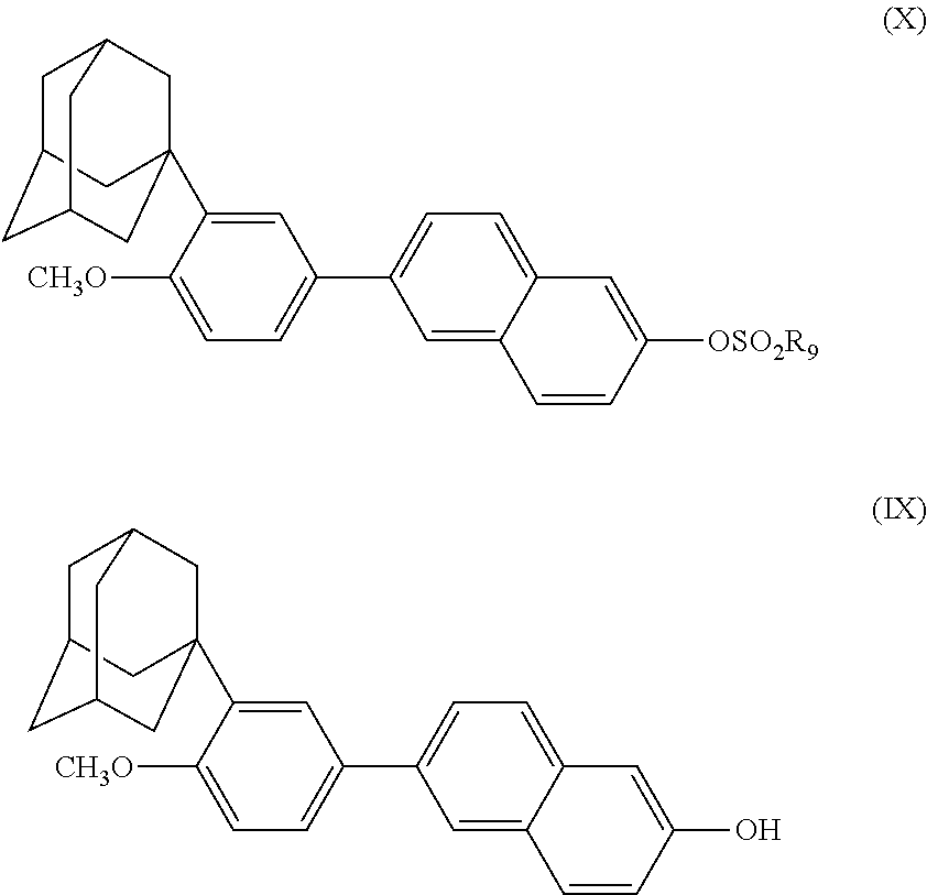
C1C2CC3CC(C4=CC(C5=CC=C6C(=C5)C=CC([OSO2R9])=C6)=CC=C4[CH3O])(CC1C3)C2.C1C2CC3CC(C4=CC(C5=CC=C6C(=C5)C=CC(O)=C6)=CC=C4[CH3O])(CC1C3)C2
